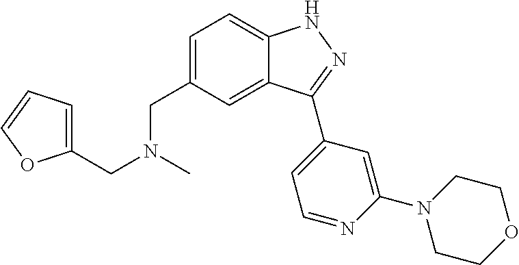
C1=C(CN(CC2=CC=CO2)C)C=C2C(=C1)NN=C2C1=CC=NC(N2CCOCC2)=C1
